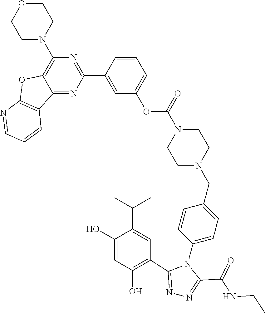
O(C(=O)N1CCN(CC2=CC=C(N3C(C4=C(O)C=C(O)C(C(C)C)=C4)=NN=C3C(NCC)=O)C=C2)CC1)C1=CC=CC(C2=NC(N3CCOCC3)=C3C(=N2)C2=C(O3)N=CC=C2)=C1
